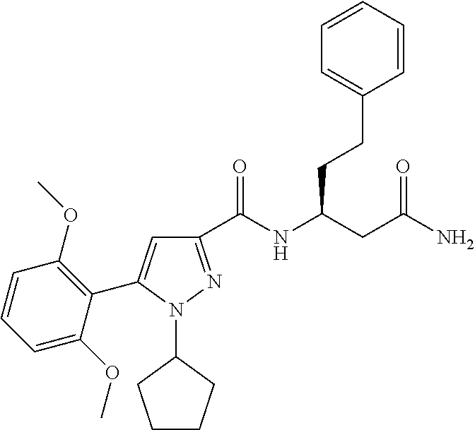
C1(C(NC(CC(N)=O)CCC2=CC=CC=C2)=O)=NN(C2CCCC2)C(C2=C(OC)C=CC=C2OC)=C1
